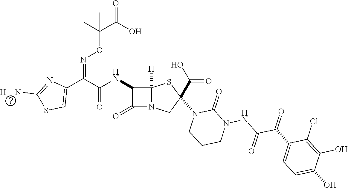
C(=O)(NC1C(=O)N2C1([H])SC(C(O)=O)(N1CCCN(NC(C(C3=CC=C(O)C(O)=C3Cl)=O)=O)C1=O)C2)C(C1=CSC([H    N])=N1)=NOC(C(O)=O)(C)C
